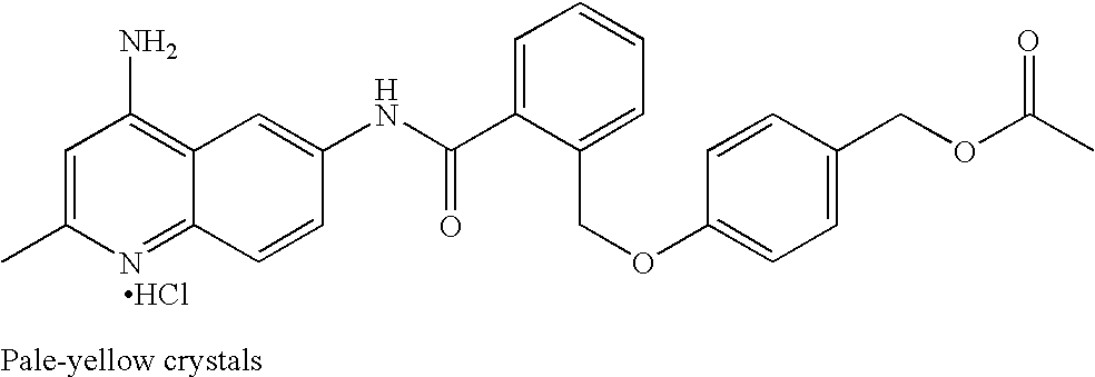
CC1=CC(N)=C2C(=N1)C=CC(NC(C1=CC=CC=C1COC1=CC=C(COC(C)=O)C=C1)=O)=C2.Cl
